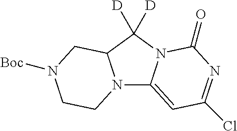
N12C3=CC(Cl)=NC(=O)N3C([D])([D])C1CN([Boc])CC2
